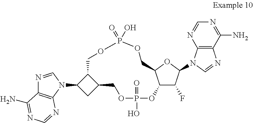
C12C(N3C=NC4=C3N=CN=C4N)CC1COP(=O)(O)OC1C(F)C(N3C4=C(N=C3)C(N)=NC=N4)OC1COP(=O)(O)OC2
